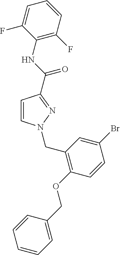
C1=C(F)C(NC(=O)C2=NN(CC3=C(OCC4=CC=CC=C4)C=CC(Br)=C3)C=C2)=C(F)C=C1
